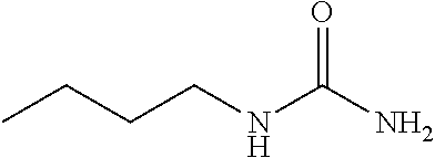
CCCCNC(N)=O
